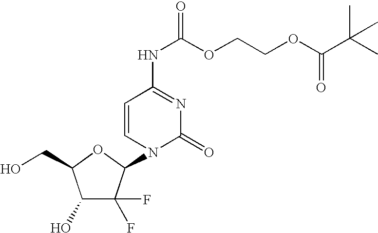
C1(O)C(F)(F)C(N2C(=O)N=C(NC(OCCOC(C(C)(C)C)=O)=O)C=C2)OC1CO
